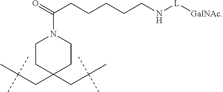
CC(CC1(CC(C)(C)C)CCN(C(=O)CCCCCN[L][GalNAc])CC1)(C)C
